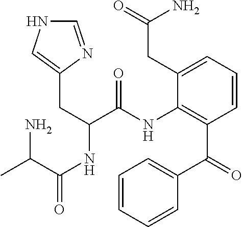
C1=NC(CC(NC(=O)C(C)N)C(NC2=C(C(=O)C3=CC=CC=C3)C=CC=C2CC(=O)N)=O)=CN1
